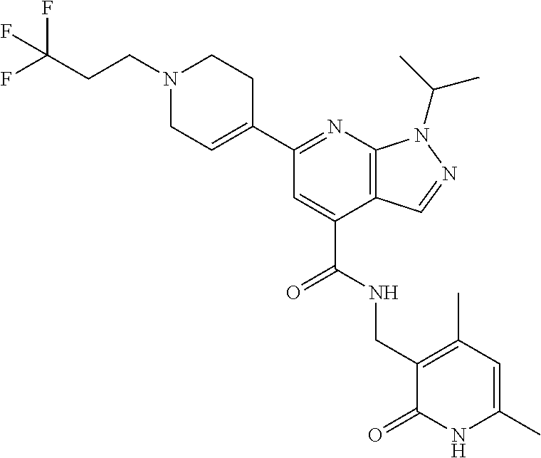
C1N(CCC(F)(F)F)CCC(C2=NC3=C(C(C(=O)NCC4=C(C)C=C(C)NC4=O)=C2)C=NN3C(C)C)=C1
